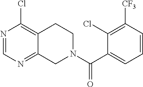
N1=CN=C2C(=C1Cl)CCN(C(C1=CC=CC([CF3])=C1Cl)=O)C2
